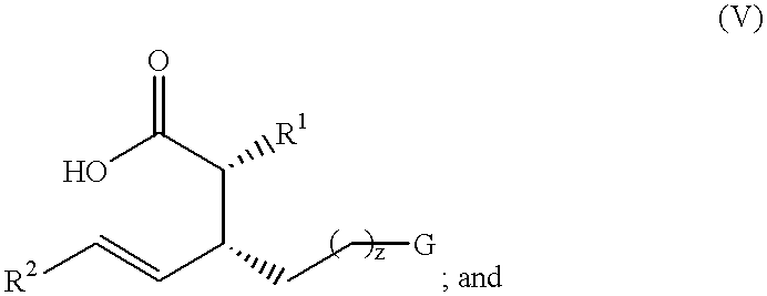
[R2]C=CC(C(C(O)=O)[R1])CC[G]
